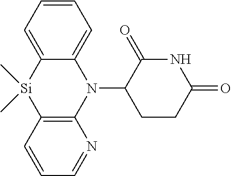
N1(C2CCC(=O)NC2=O)C2=CC=CC=C2[Si](C)(C)C2=C1N=CC=C2
